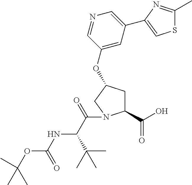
C(C(=O)N1C(C(O)=O)CC(OC2=CC(C3=CSC(C)=N3)=CN=C2)C1)(C(C)(C)C)NC(=O)OC(C)(C)C
